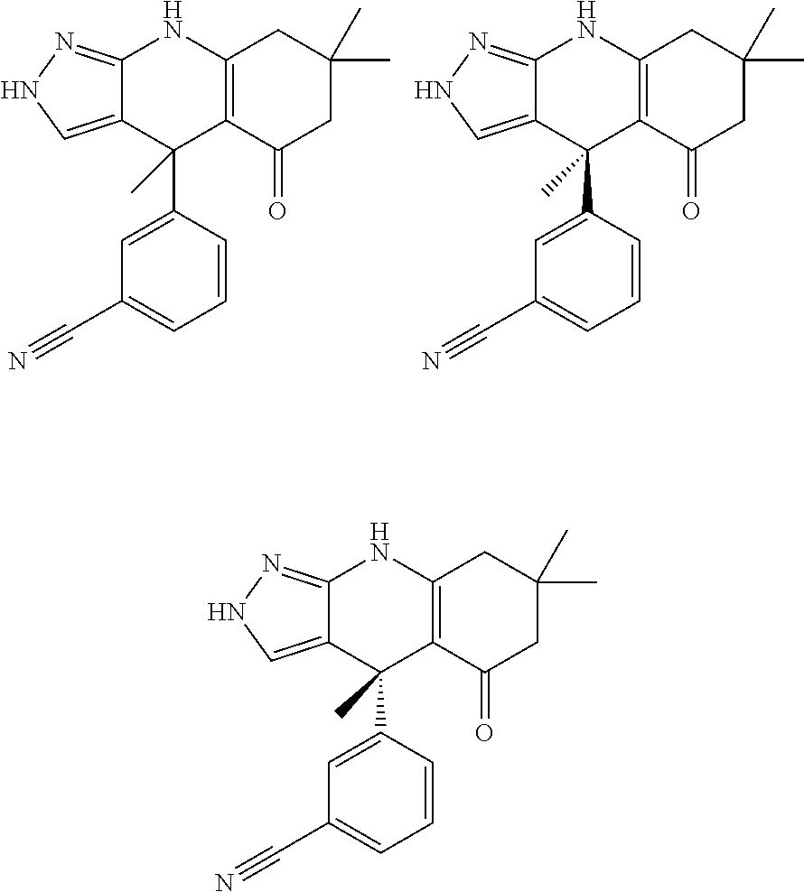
C1=C(C2(C)C3=C(NC4=NNC=C24)CC(C)(C)CC3=O)C=CC=C1C#N.C1=C(C2(C)C3=C(NC4=NNC=C24)CC(C)(C)CC3=O)C=CC=C1C#N.C1=C(C2(C)C3=C(NC4=NNC=C24)CC(C)(C)CC3=O)C=CC=C1C#N
